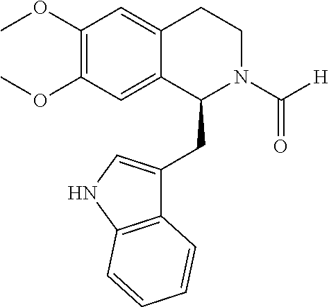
C12=C(NC=C1CC1N(C([H])=O)CCC3=CC(OC)=C(OC)C=C13)C=CC=C2
